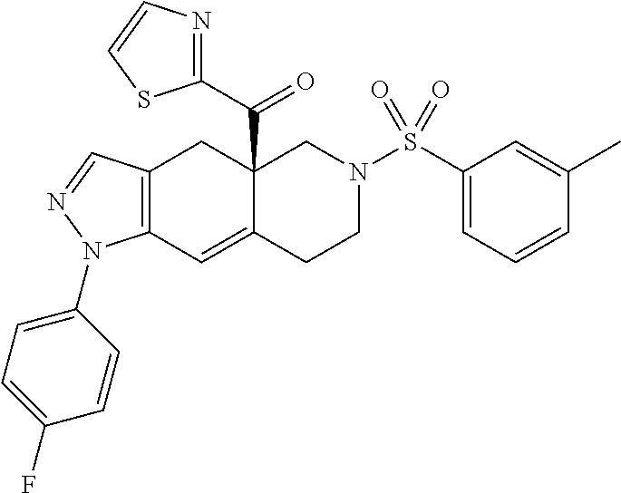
C12(C(C3=NC=CS3)=O)C(=CC3=C(C1)C=NN3C1=CC=C(F)C=C1)CCN(S(C1=CC=CC(C)=C1)(=O)=O)C2
